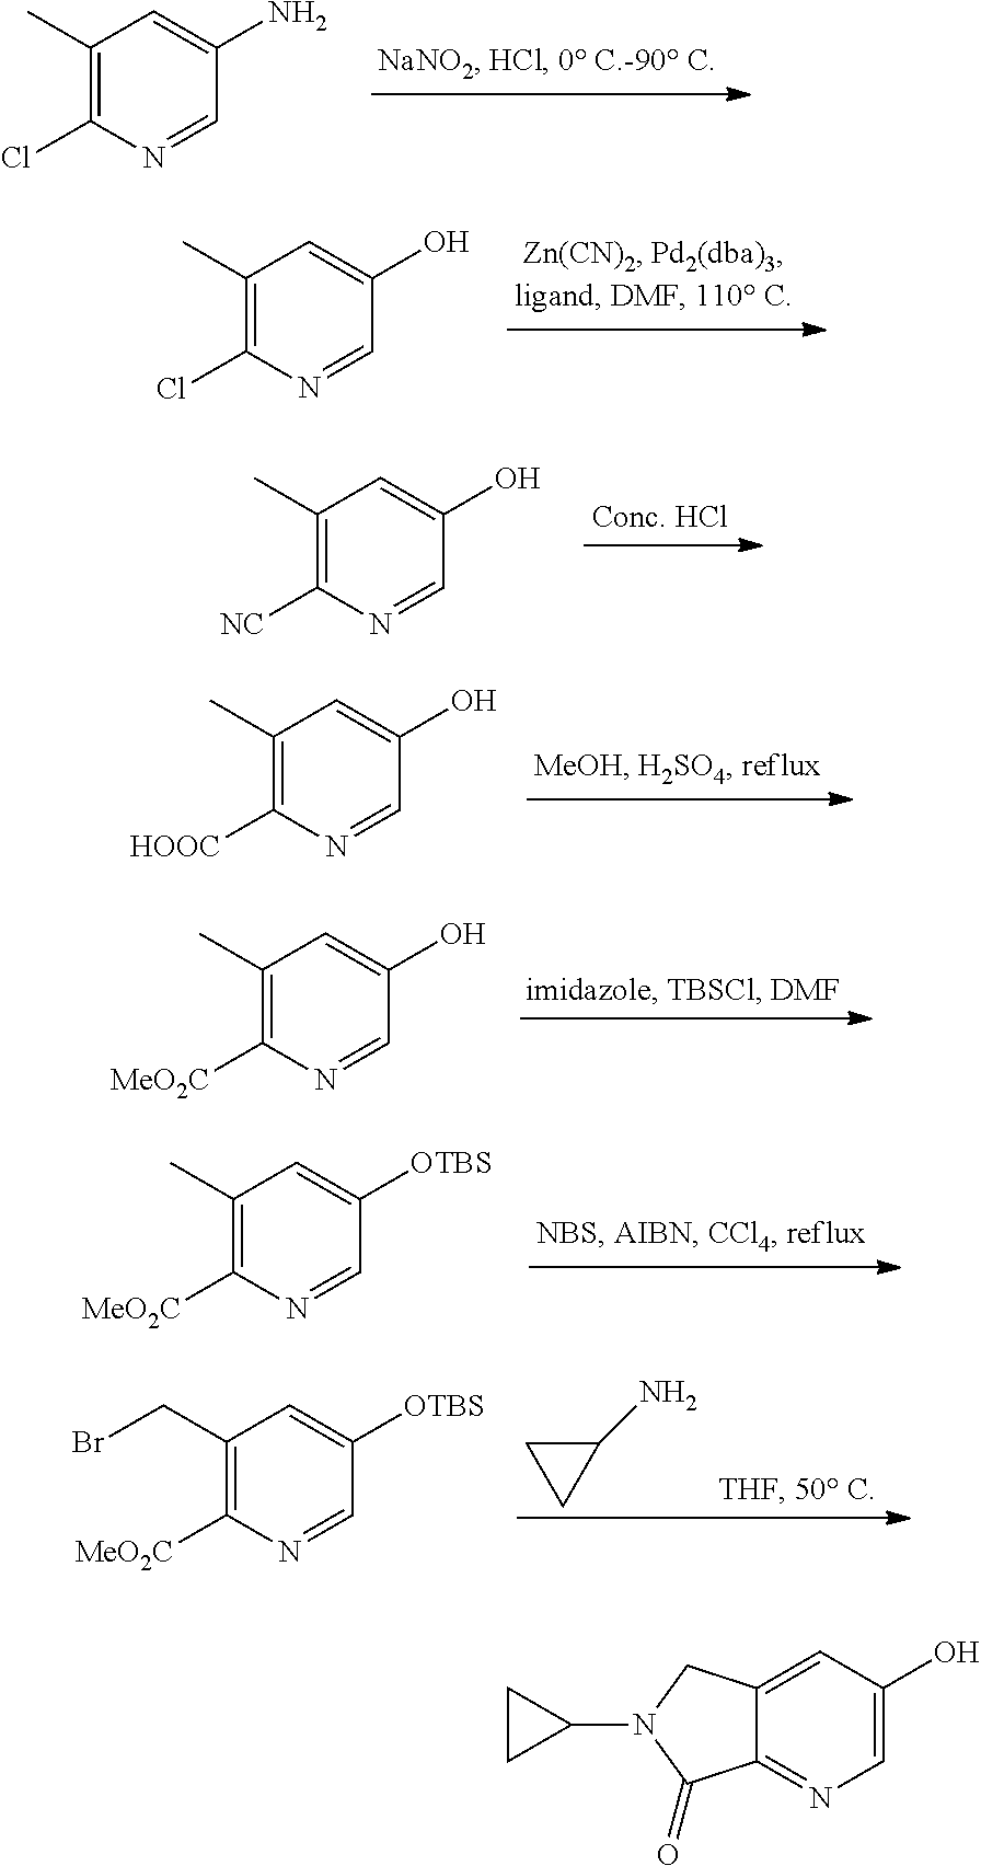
C1(C)=C(Cl)N=CC(N)=C1.C1(C)=C(Cl)N=CC(O)=C1.C1(C)=C([NC])N=CC(O)=C1.C1(C)=C([HOOC])N=CC(O)=C1.C1(C)=C([MeO2C])N=CC(O)=C1.C1(C)=C([MeO2C])N=CC([OTBS])=C1.C1(N)CC1.C1(CBr)=C([MeO2C])N=CC([OTBS])=C1.C1=C(O)C=C2C(=N1)C(=O)N(C1CC1)C2
